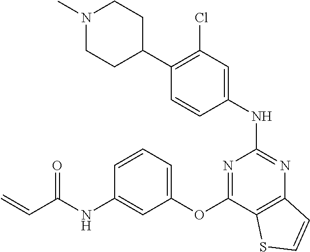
C1(C2=C(Cl)C=C(NC3=NC4=C(C(OC5=CC=CC(NC(C=C)=O)=C5)=N3)SC=C4)C=C2)CCN(C)CC1
